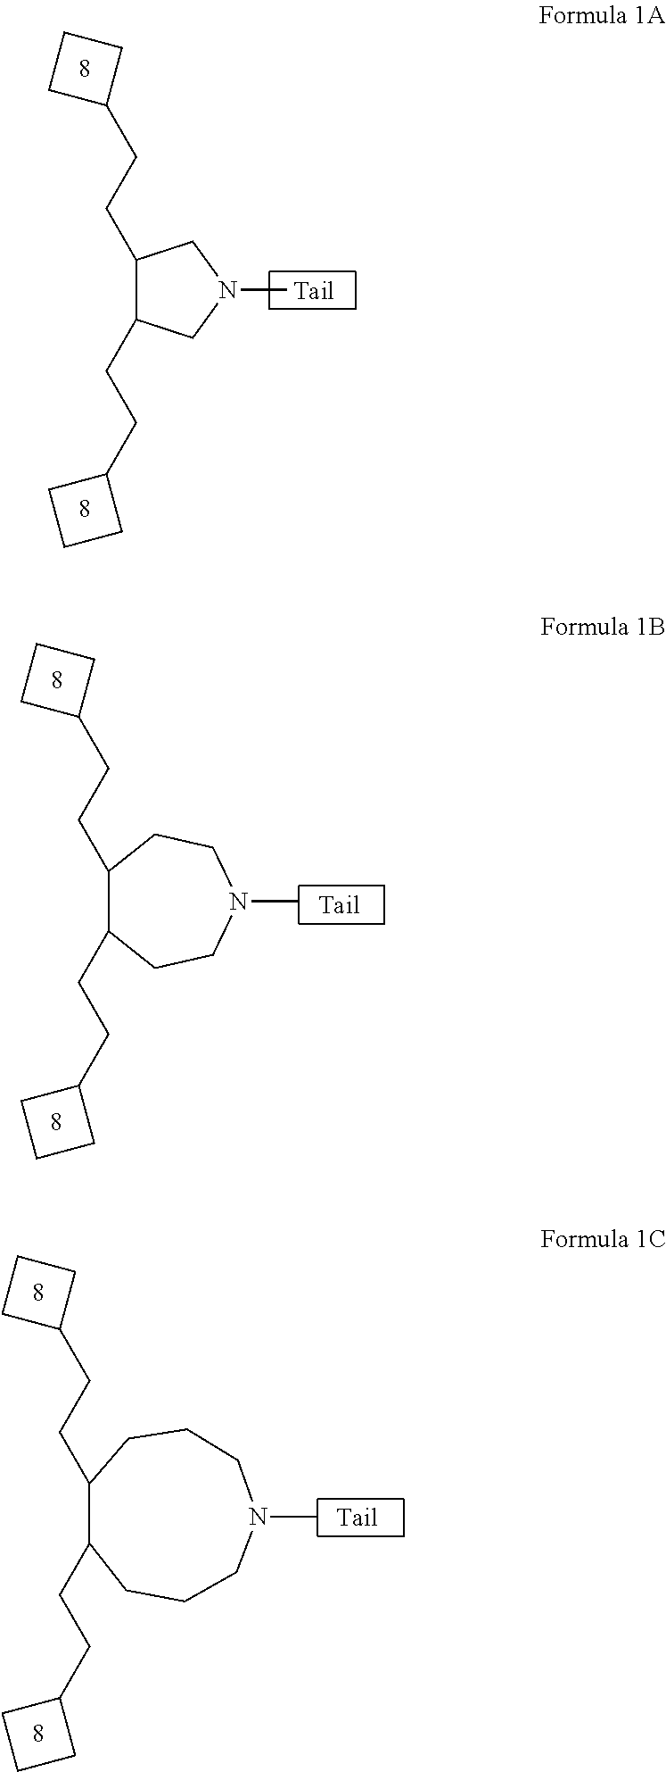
C(CC1CCN(C)CCC1CCC1CCC1)C1CCC1.C(CC1CCCN(C)CCCC1CCC1CCC1)C1CCC1.C1N(C)CC(CCC2CCC2)C1CCC1CCC1
